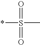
O=S(=O)(*)C
